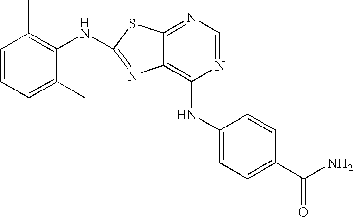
C1=CC=C(C)C(NC2=NC3=C(NC4=CC=C(C(N)=O)C=C4)N=CN=C3S2)=C1C
